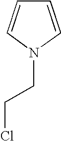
C1=CN(CCCl)C=C1
